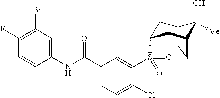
C12CCC(CC(S(C3=CC(C(NC4=CC(Br)=C(F)C=C4)=O)=CC=C3Cl)(=O)=O)C1)C2(O)[Me]
